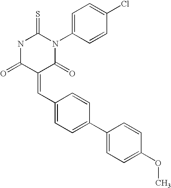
N1C(=O)C(=CC2=CC=C(C3=CC=C(OC)C=C3)C=C2)C(=O)N(C2=CC=C(Cl)C=C2)C1=S
